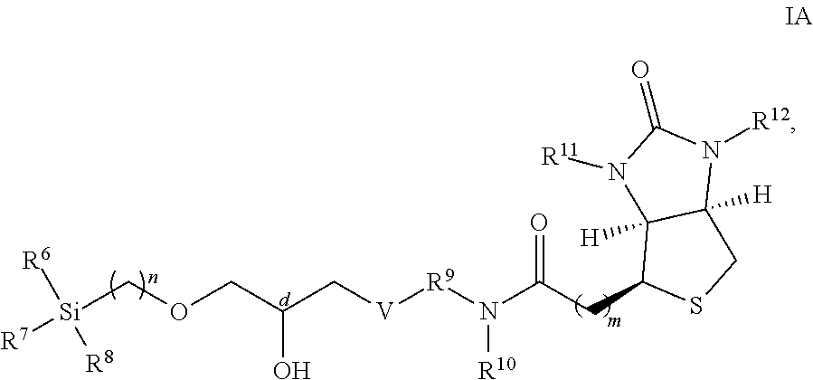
C(OCC(C[V][R9]N(C(CC1C2([H])C([H])(CS1)N([R12])C(=O)N2[R11])=O)[R10])O)[Si]([R7])([R6])[R8]
